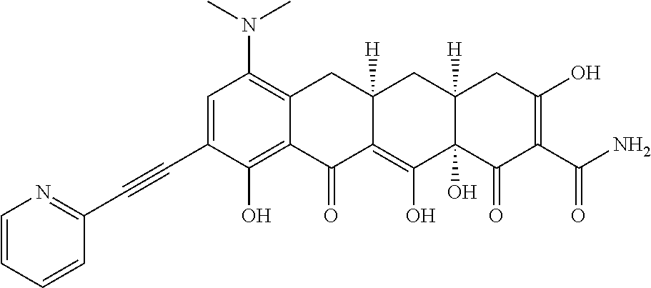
C1=C(C#CC2=NC=CC=C2)C(O)=C2C(=C1N(C)C)CC1([H])C(=C(O)C3(O)C([H])(C1)CC(O)=C(C(N)=O)C3=O)C2=O
